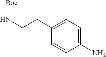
C1(CCN[Boc])=CC=C(N)C=C1
